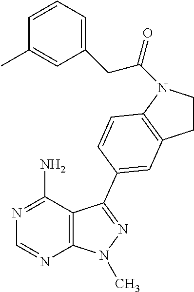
C1=CC=C(CC(=O)N2CCC3=C2C=CC(C2=NN(C)C4=C2C(N)=NC=N4)=C3)C=C1C
